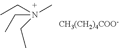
C(N(CC)(C)CC)C.[CH3(CH2)4COO-]
